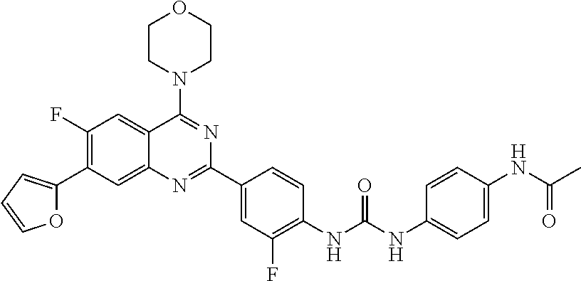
O1C(C2=C(F)C=C3C(=C2)N=C(C2=CC(F)=C(NC(NC4=CC=C(NC(C)=O)C=C4)=O)C=C2)N=C3N2CCOCC2)=CC=C1
